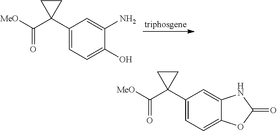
[triphosgene].C1(C2(C([MeO])=O)CC2)=CC=C(O)C(N)=C1.C1(C2(C([MeO])=O)CC2)=CC=C2C(=C1)NC(=O)O2
